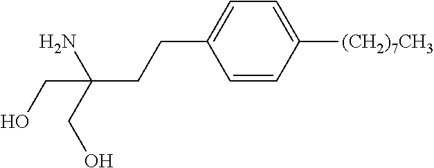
C1=CC([(CH2)7CH3])=CC=C1CCC(N)(CO)CO
